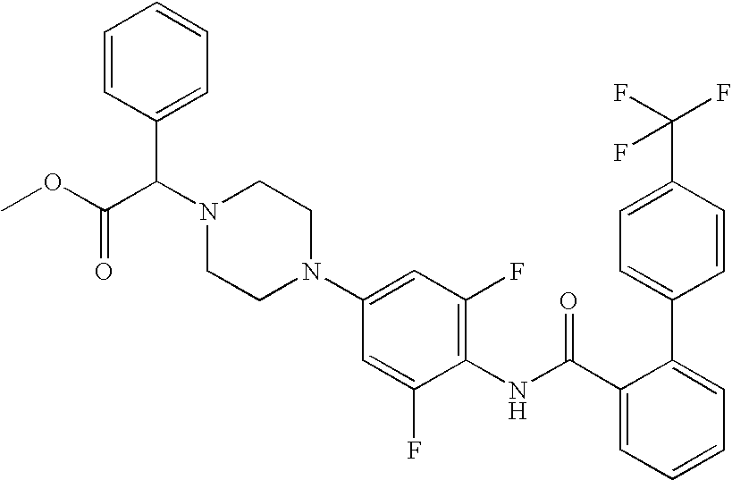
C1=CC(C2=CC=CC=C2C(NC2=C(F)C=C(N3CCN(C(C4=CC=CC=C4)C(OC)=O)CC3)C=C2F)=O)=CC=C1C(F)(F)F
